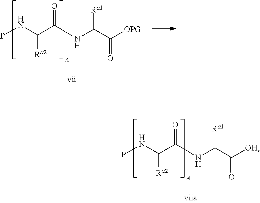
C(C(NC(C([OPG])=O)[Ra1])=O)(NP)[Ra2].C(C(NC(C([OH])=O)[Ra1])=O)(NP)[Ra2]
